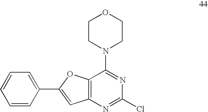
C12=C(N=C(Cl)N=C1N1CCOCC1)C=C(C1=CC=CC=C1)O2
